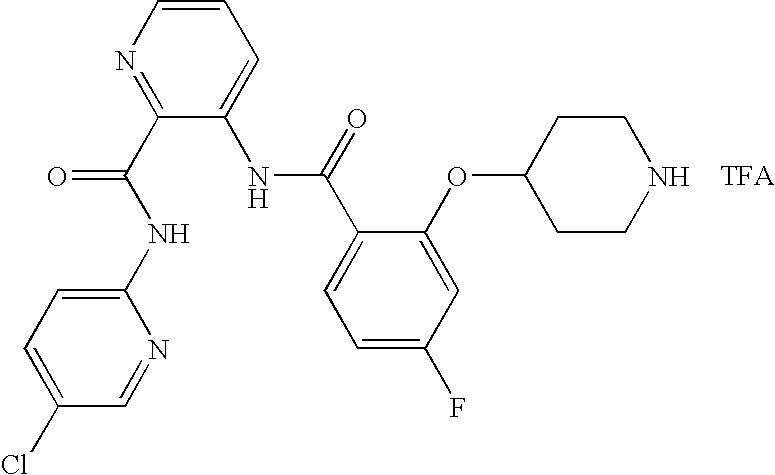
C(C1=CC=C(F)C=C1OC1CCNCC1)(=O)NC1=CC=CN=C1C(NC1=CC=C(Cl)C=N1)=O
